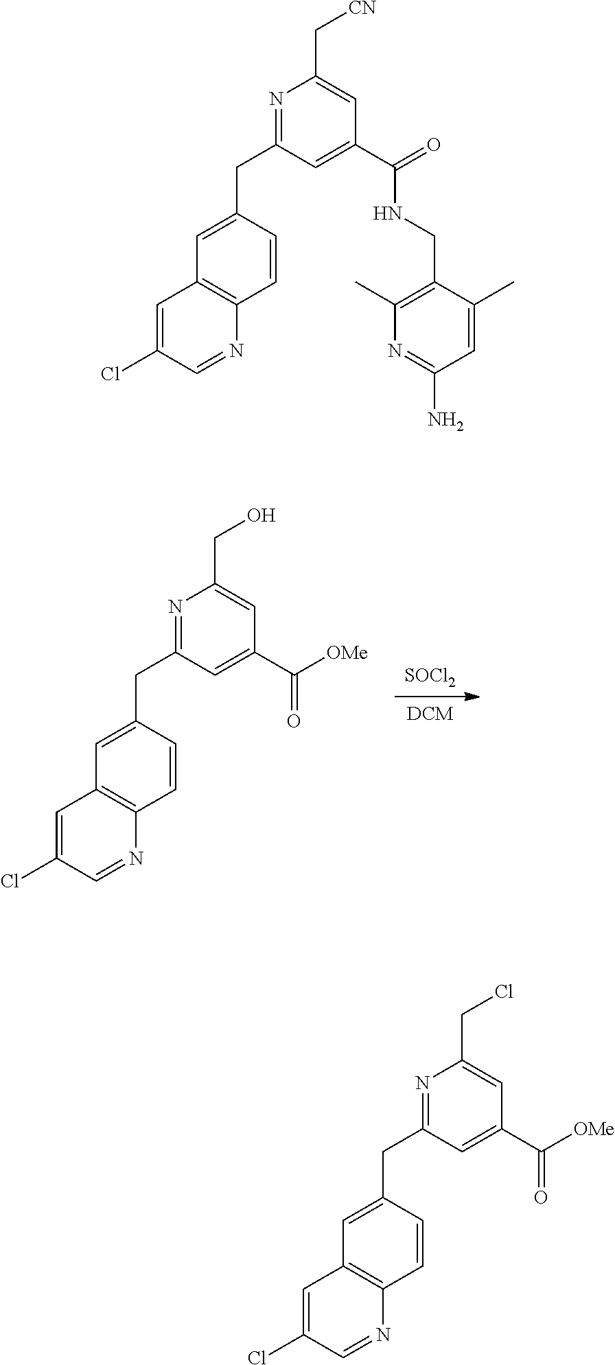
[DCM].[SOCl2].N1=C(CC2=CC3=C(C=C2)N=CC(Cl)=C3)C=C(C([OMe])=O)C=C1CO.N1=C(CC2=CC3=C(C=C2)N=CC(Cl)=C3)C=C(C([OMe])=O)C=C1CCl.N1=C(CC2=CC3=C(C=C2)N=CC(Cl)=C3)C=C(C(NCC2=C(C)N=C(N)C=C2C)=O)C=C1C[CN]
